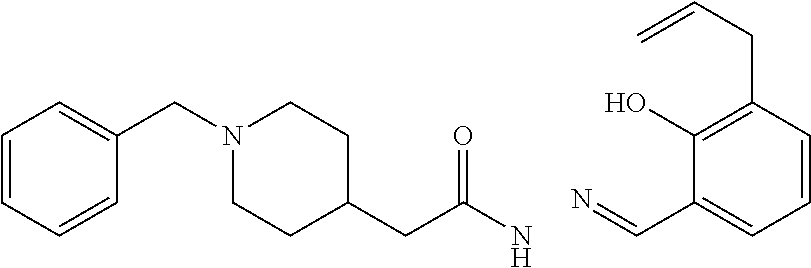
C1=CC=CC(CN2CCC(CC(N)=O)CC2)=C1.N=CC1=CC=CC(CC=C)=C1O
